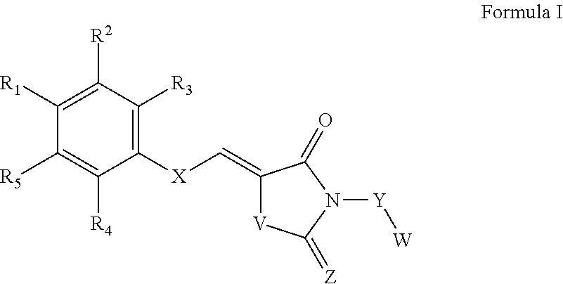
C1([X]C=C2[V]C(=[Z])N([Y][W])C2=O)=C([R3])C([R2])=C([R1])C([R5])=C1[R4]
